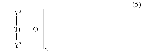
C[Ti]([Y3])([Y3])OC
